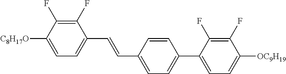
C1(F)=C(F)C([C8H17O])=CC=C1C=CC1=CC=C(C2=CC=C([OC9H19])C(F)=C2F)C=C1
